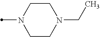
N1(C)CCN(CC)CC1
